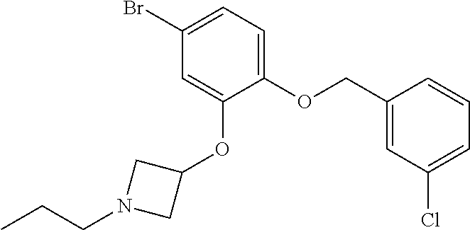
C1(Br)=CC=C(OCC2=CC(Cl)=CC=C2)C(OC2CN(CCC)C2)=C1
